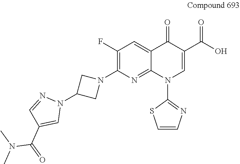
C1(F)=C(N2CC(N3N=CC(C(=O)N(C)C)=C3)C2)N=C2C(=C1)C(=O)C(C(O)=O)=CN2C1=NC=CS1
